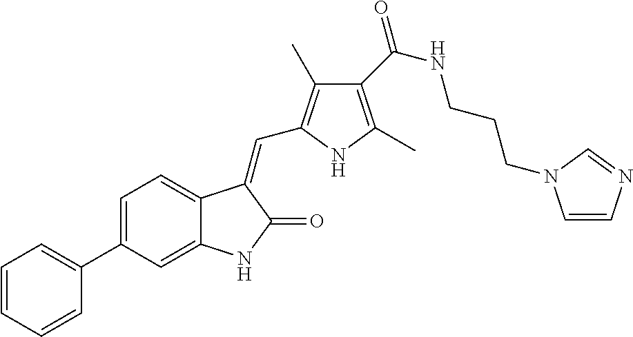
C1=C(C2=CC=CC=C2)C=C2C(=C1)C(=CC1=C(C)C(C(NCCCN3C=CN=C3)=O)=C(C)N1)C(=O)N2
